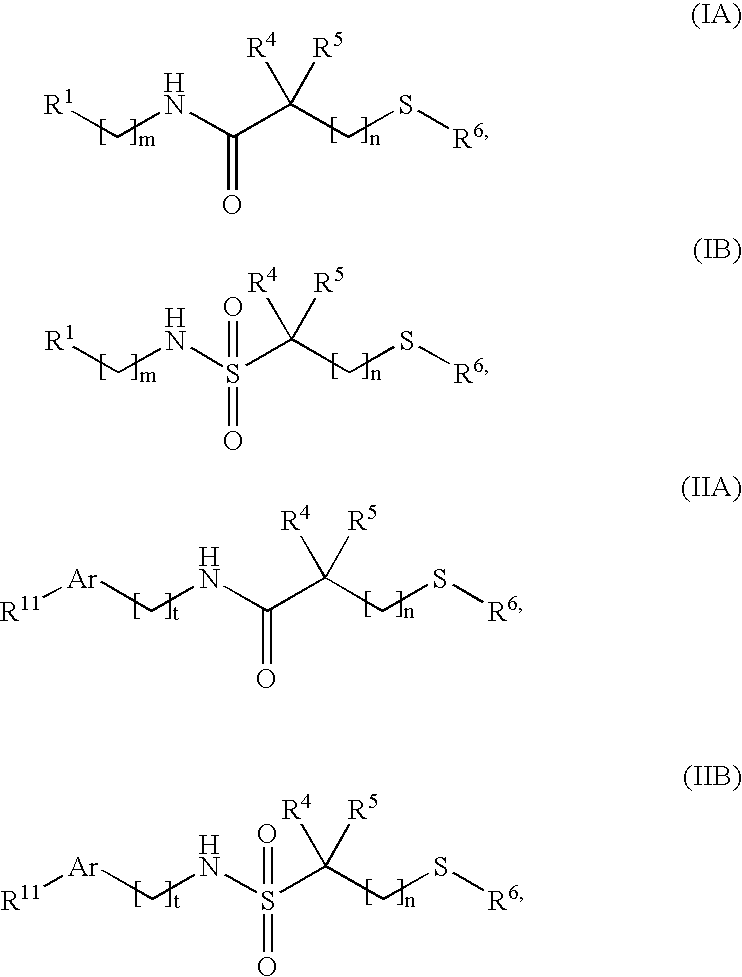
C(NC(C(CS[R6])([R4])[R5])=O)[R1].C(NS(C(CS[R6])([R4])[R5])(=O)=O)[R1].C(NC(C(CS[R6])([R4])[R5])=O)[Ar][R11].C(NS(C(CS[R6])([R4])[R5])(=O)=O)[Ar][R11]
